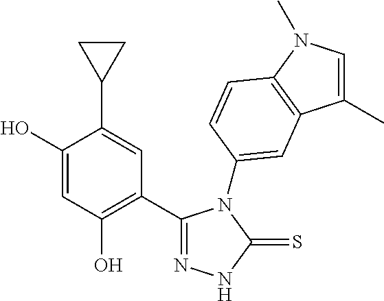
C1(C2=NNC(=S)N2C2=CC3=C(N(C)C=C3C)C=C2)=C(O)C=C(O)C(C2CC2)=C1
